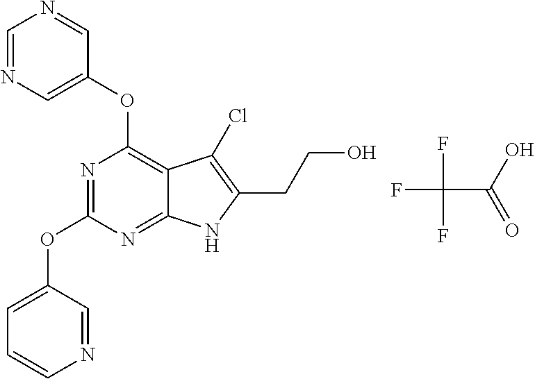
N1=C(OC2=CC=CN=C2)N=C2C(=C1OC1=CN=CN=C1)C(Cl)=C(CCO)N2.FC(C(O)=O)(F)F
